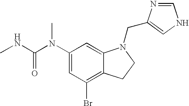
C1(N(C(NC)=O)C)=CC(Br)=C2C(=C1)N(CC1=CNC=N1)CC2
